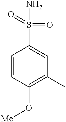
C1=CC(O[Me])=C(C)C=C1S(=O)(N)=O
